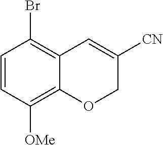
C1=CC([OMe])=C2C(=C1Br)C=C([CN])CO2
